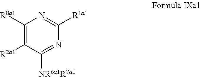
C1([R8a1])=C([R2a1])C([NR6a1R7a1])=NC([R1a1])=N1
